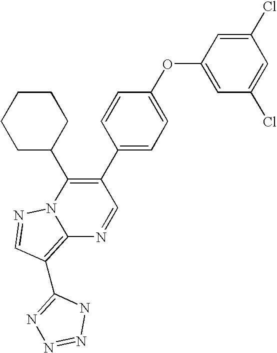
C12=C(C3=NN=NN3)C=NN1C(C1CCCCC1)=C(C1=CC=C(OC3=CC(Cl)=CC(Cl)=C3)C=C1)C=N2
